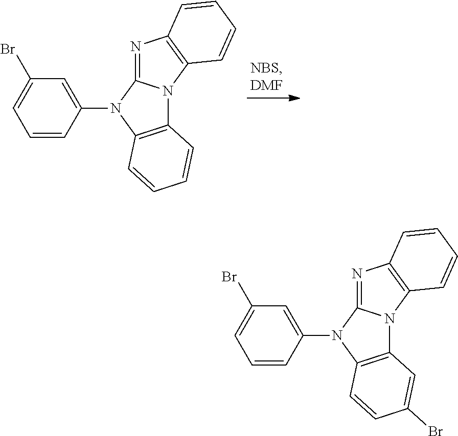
C1(Br)=CC=CC(N2C3=C(N4C2=NC2=C4C=CC=C2)C=CC=C3)=C1.C1(Br)=CC=CC(N2C3=C(N4C2=NC2=C4C=CC=C2)C=C(Br)C=C3)=C1
